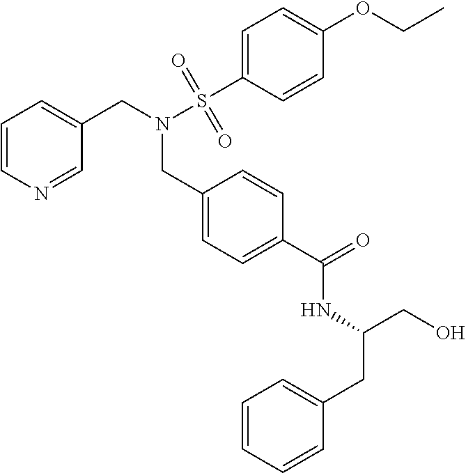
C1=CN=CC(CN(S(C2=CC=C(OCC)C=C2)(=O)=O)CC2=CC=C(C(=O)NC(CC3=CC=CC=C3)CO)C=C2)=C1
